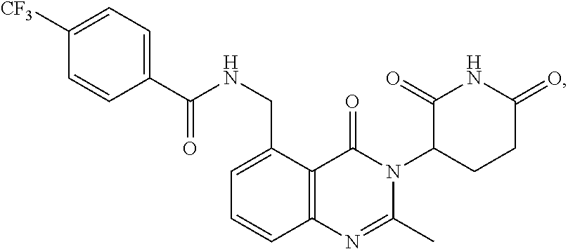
C12=C(C(CNC(=O)C3=CC=C([CF3])C=C3)=CC=C1)C(=O)N(C1CCC(=O)NC1=O)C(C)=N2
